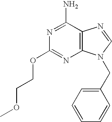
NC1=NC(OCCOC)=NC2=C1N=CN2CC1=CC=CC=C1
